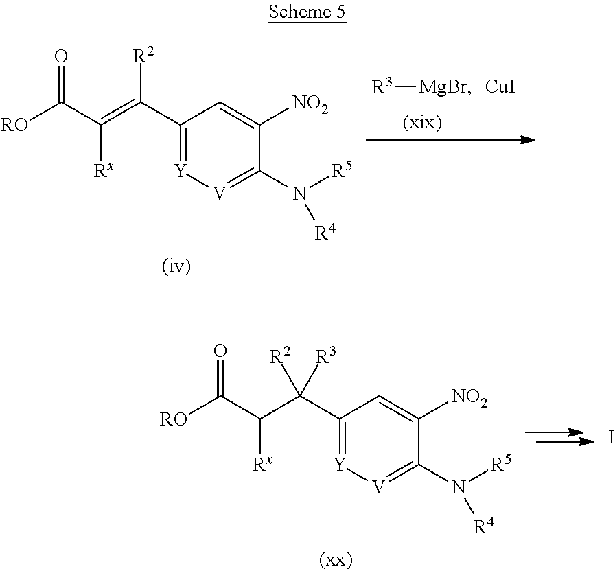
[R3][MgBr].[CuI].C1(C(=C(C([RO])=O)[Rx])[R2])=[Y][V]=C(N([R5])[R4])C([NO2])=C1.C1(C(C(C([RO])=O)[Rx])([R2])[R3])=[Y][V]=C(N([R5])[R4])C([NO2])=C1.I
